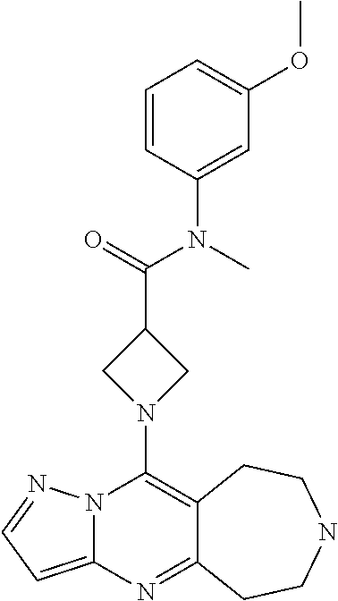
N12C(=CC=N1)N=C1C(=C2N2CC(C(N(C3=CC(OC)=CC=C3)C)=O)C2)CCNCC1
